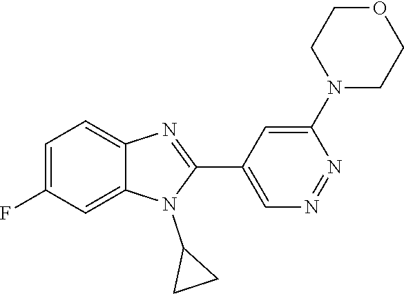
C1=C(F)C=C2C(=C1)N=C(C1=CN=NC(N3CCOCC3)=C1)N2C1CC1
